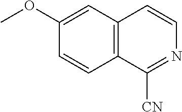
C1=CC2=C(C=C1OC)C=CN=C2[CN]
